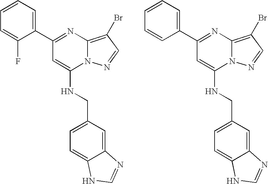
C1(C2=CC=CC=C2F)=NC2=C(Br)C=NN2C(NCC2=CC=C3C(=C2)N=CN3)=C1.C1(C2=CC=CC=C2)=NC2=C(Br)C=NN2C(NCC2=CC=C3C(=C2)N=CN3)=C1
